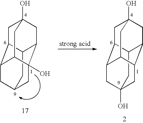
C12CC3CC4C1CC1(O)CC2C(O)(C3)C4C1.C12CC3(O)CC4C1CC1(O)CC2C(C3)C4C1
